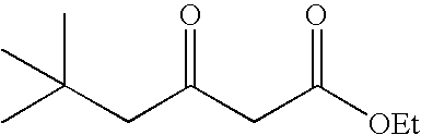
C(C(CC([OEt])=O)=O)C(C)(C)C
